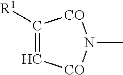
C1([R1])=C[CO]N(C)[CO]1
